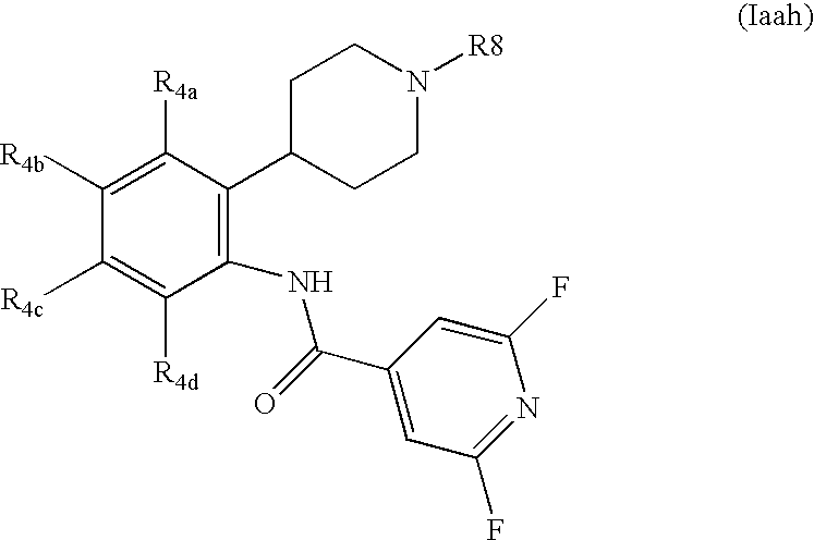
C1([R4b])=C([R4a])C(C2CCN([R8])CC2)=C(NC(C2=CC(F)=NC(F)=C2)=O)C([R4d])=C1[R4c]
